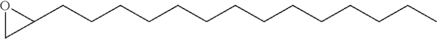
O1CC1CCCCCCCCCCCCCC
